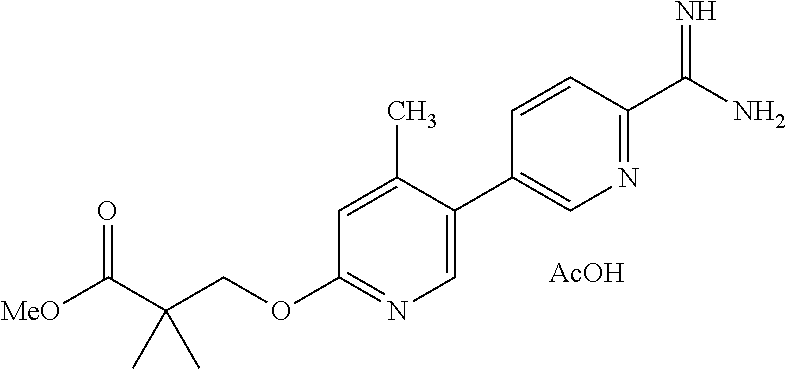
[MeO]C(C(COC1=NC=C(C2=CN=C(C(N)=N)C=C2)C(C)=C1)(C)C)=O.[AcOH]
